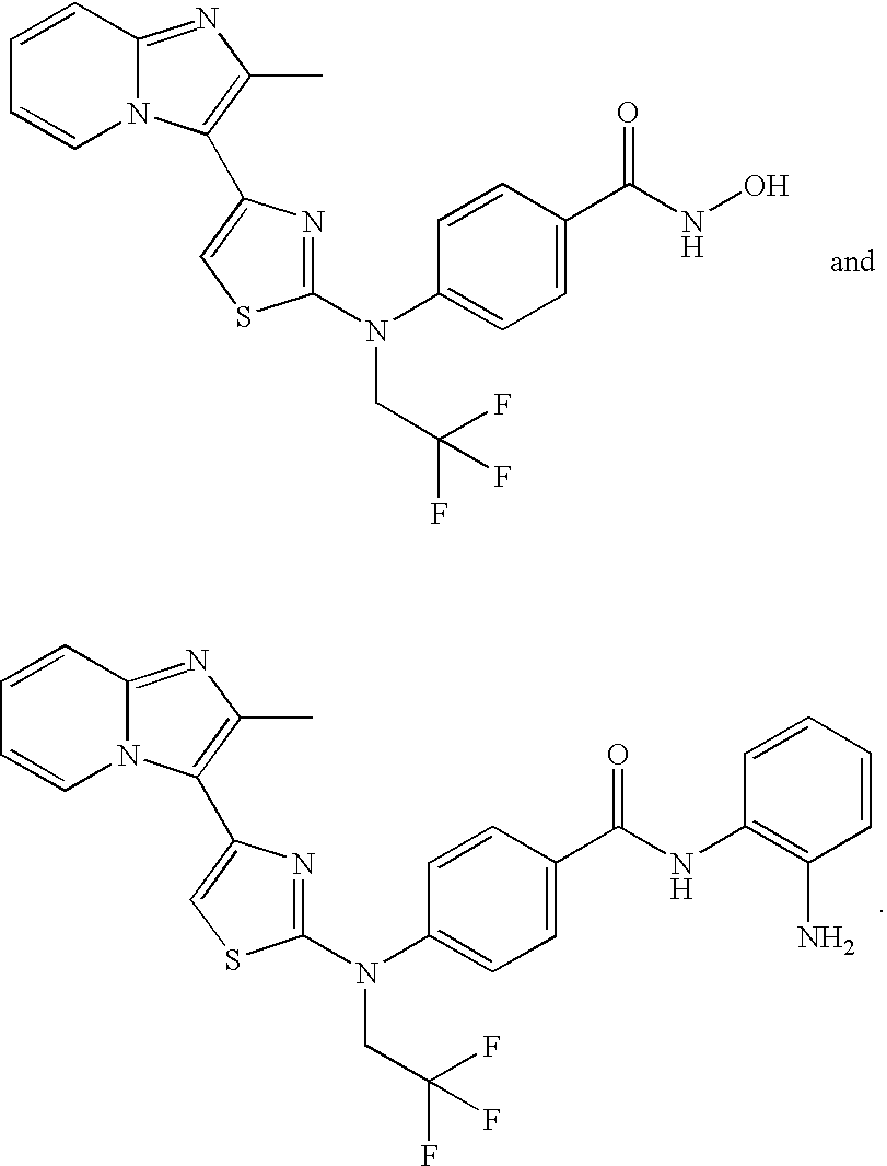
C1=CN2C(=NC(C)=C2C2=CSC(N(C3=CC=C(C(NC4=C(N)C=CC=C4)=O)C=C3)CC(F)(F)F)=N2)C=C1.C1=CN2C(=NC(C)=C2C2=CSC(N(C3=CC=C(C(NO)=O)C=C3)CC(F)(F)F)=N2)C=C1
